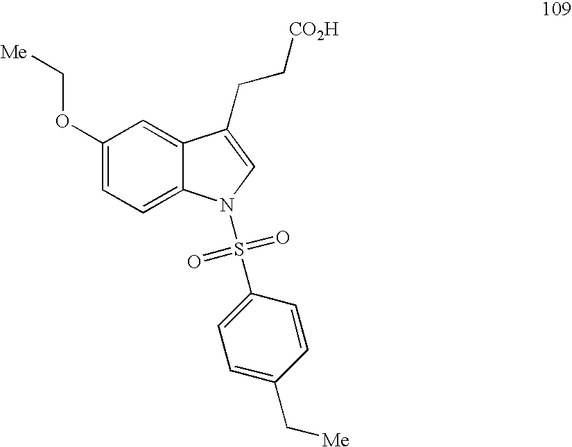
C1(OC[Me])=CC=C2C(=C1)C(CC[CO2H])=CN2S(C1=CC=C(C[Me])C=C1)(=O)=O
